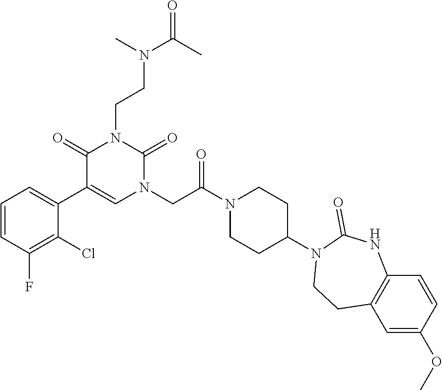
C1=CC(F)=C(Cl)C(C2=CN(CC(N3CCC(N4CCC5=C(NC4=O)C=CC(OC)=C5)CC3)=O)C(=O)N(CCN(C(=O)C)C)C2=O)=C1
